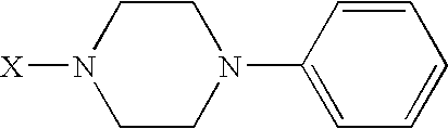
C1CN(C2=CC=CC=C2)CCN1[X]
